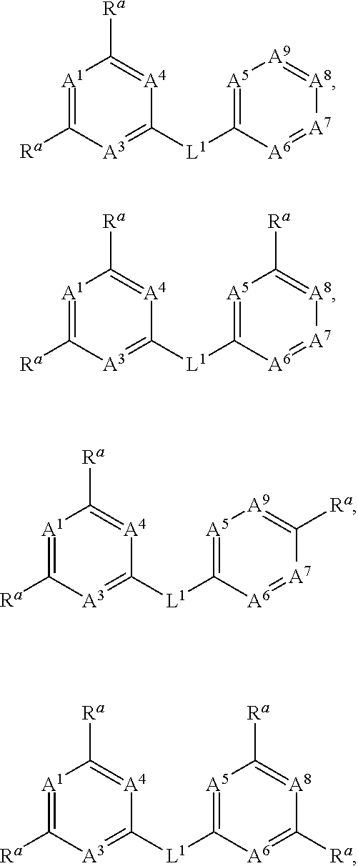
[A1]1=C([Ra])[A3]=C([L1]C2=[A5][A9]=[A8][A7]=[A6]2)[A4]=C1[Ra].[A1]1=C([Ra])[A3]=C([L1]C2=[A5]C([Ra])=[A8][A7]=[A6]2)[A4]=C1[Ra].[A1]1=C([Ra])[A3]=C([L1]C2=[A5][A9]=C([Ra])[A7]=[A6]2)[A4]=C1[Ra].[A1]1=C([Ra])[A3]=C([L1]C2=[A5]C([Ra])=[A8]C([Ra])=[A6]2)[A4]=C1[Ra]
